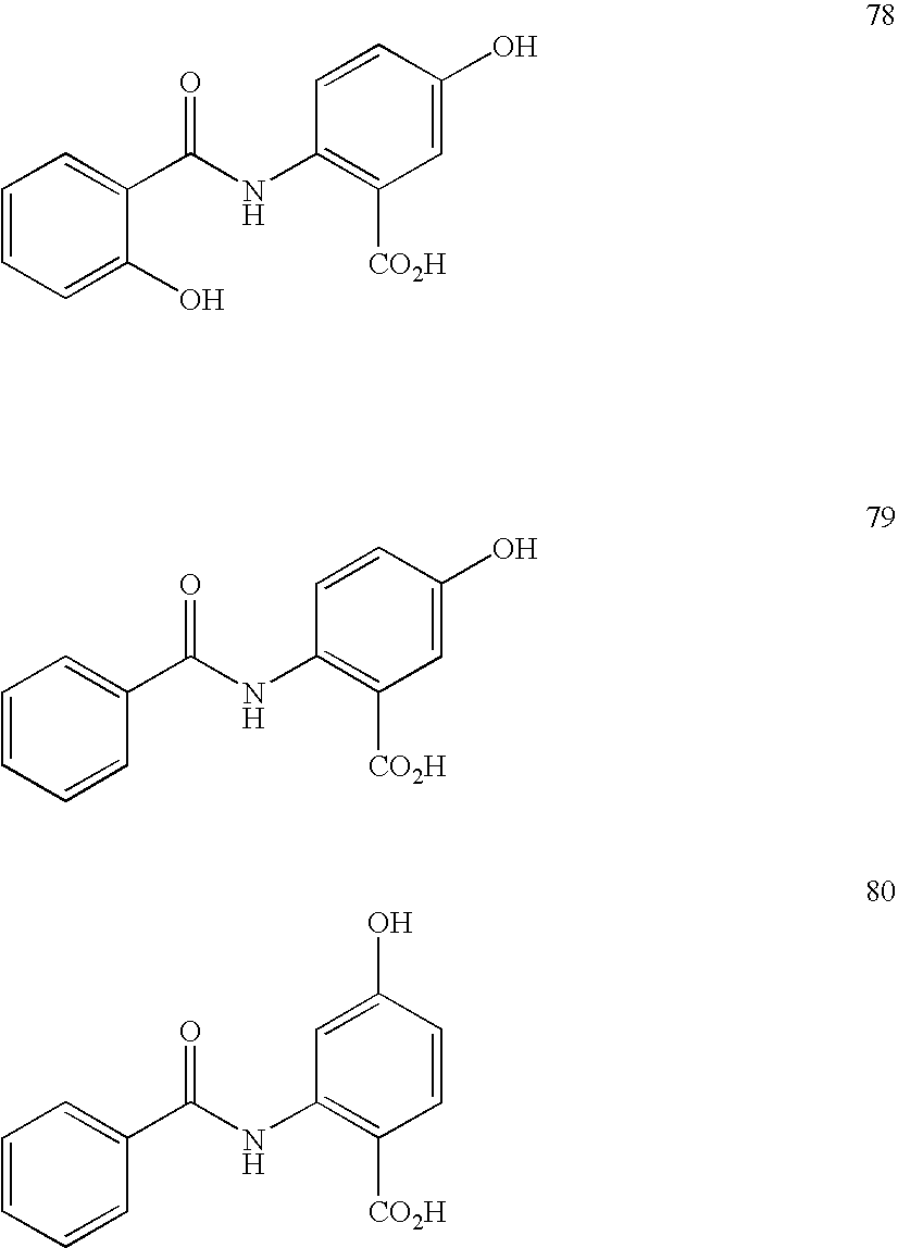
C1=CC=C(O)C(C(NC2=C([CO2H])C=C(O)C=C2)=O)=C1.C1=CC=CC(C(NC2=C([CO2H])C=C(O)C=C2)=O)=C1.C1=CC=CC(C(NC2=C([CO2H])C=CC(O)=C2)=O)=C1
